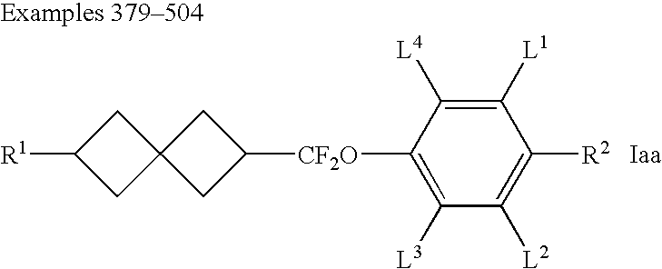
[R1]C1CC2(C1)CC([CF2O]C1=C([L3])C([L2])=C([R2])C([L1])=C1[L4])C2
